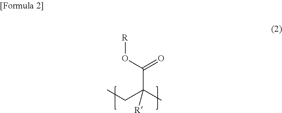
[R]OC(=O)C(CC)(C)[R]
